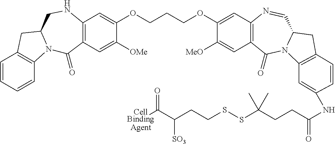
C1=CC=CC2=C1CC1N2C(=O)C2=C(NC1)C=C(OCCCOC1=CC3=C(C=C1[MeO])C(=O)N1C(C=N3)CC3=C1C=C(NC(=O)CCC(SSCCC(C([CellBindingAgent])=O)[SO3])(C)C)C=C3)C([OMe])=C2
